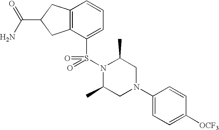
O=C(N)C1CC2=C(C1)C=CC=C2S(=O)(=O)N1C(C)CN(C2=CC=C([OCF3])C=C2)CC1C
